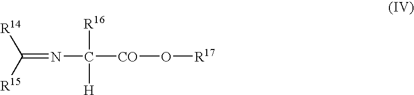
C([R15])([R14])=NC([R16])([H])[CO]O[R17]
